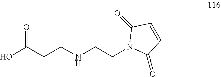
C(CCNCCN1C(=O)C=CC1=O)(O)=O
